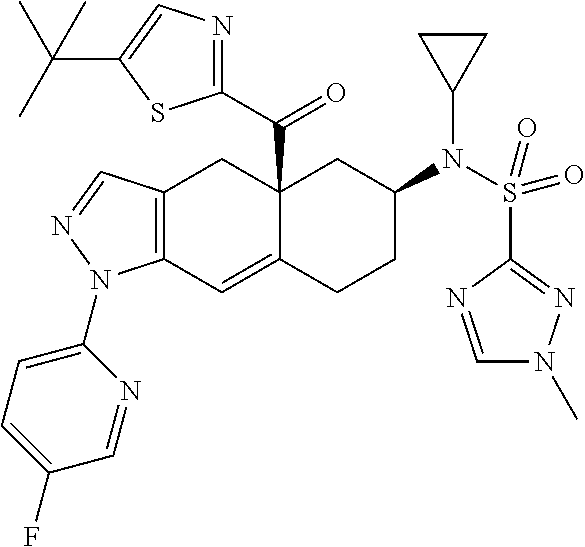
C12(C(C3=NC=C(C(C)(C)C)S3)=O)C(=CC3=C(C1)C=NN3C1=CC=C(F)C=N1)CCC(N(S(C1=NN(C)C=N1)(=O)=O)C1CC1)C2
